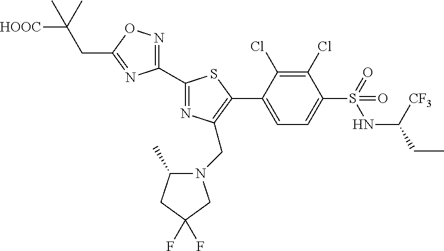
C1(Cl)=C(Cl)C(C2=C(CN3C(C)CC(F)(F)C3)N=C(C3=NOC(CC([HOOC])(C)C)=N3)S2)=CC=C1S(=O)(NC([CF3])CC)=O
